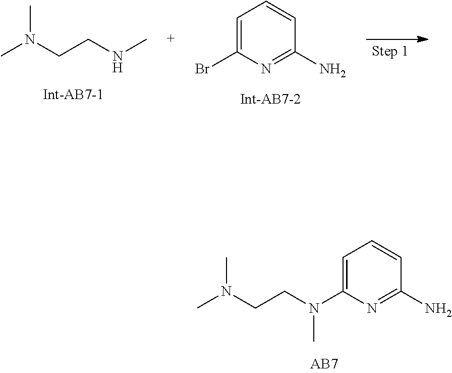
C(CN(C)C1=CC=CC(N)=N1)N(C)C.C1(Br)=CC=CC(N)=N1.CN(C)CCNC
